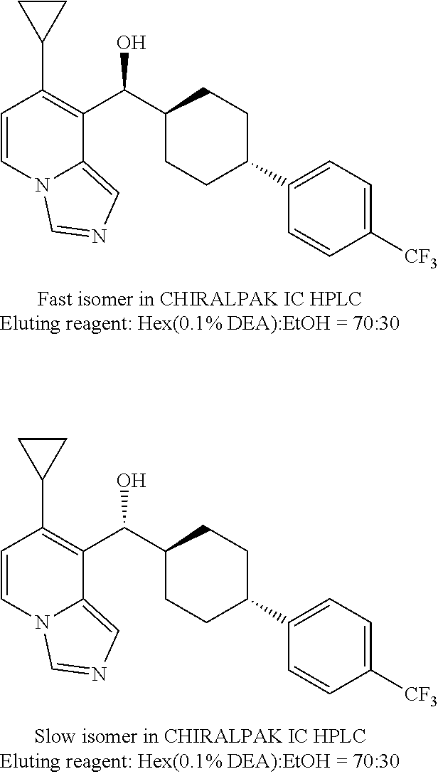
C1=CN2C(=CN=C2)C(C(C2CCC(C3=CC=C([CF3])C=C3)CC2)O)=C1C1CC1.C1=CN2C(=CN=C2)C(C(C2CCC(C3=CC=C([CF3])C=C3)CC2)O)=C1C1CC1
